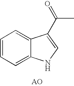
C1=CC=C2C(=C1)C(C(=O)C)=CN2
